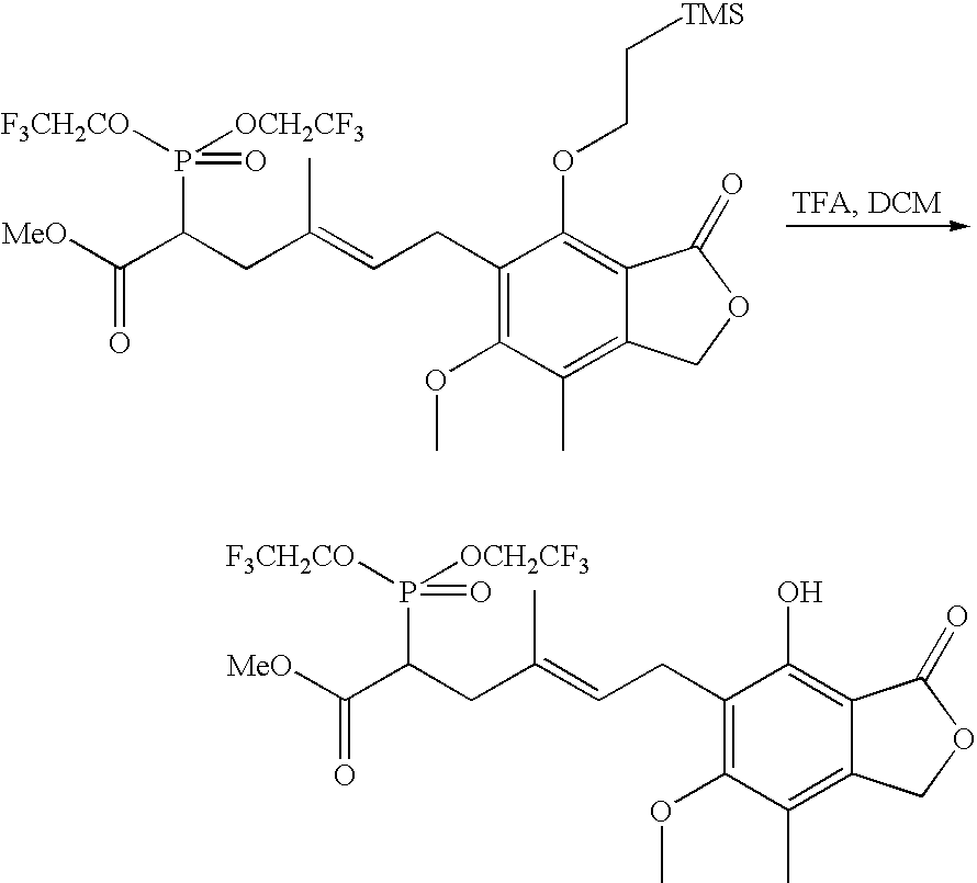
C1(CC=C(CC(P([OCH2CF3])([F3CH2CO])=O)C(=O)[MeO])C)=C(OC)C(C)=C2C(=C1OCC[TMS])C(=O)OC2.C1(CC=C(CC(P([OCH2CF3])([F3CH2CO])=O)C(=O)[MeO])C)=C(OC)C(C)=C2C(=C1O)C(=O)OC2
